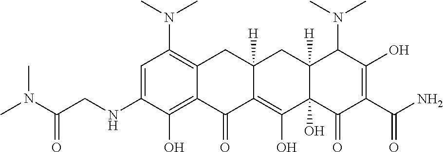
C1=C(NCC(N(C)C)=O)C(O)=C2C(=C1N(C)C)CC1([H])C(=C(O)C3(O)C([H])(C1)C(N(C)C)C(O)=C(C(N)=O)C3=O)C2=O
